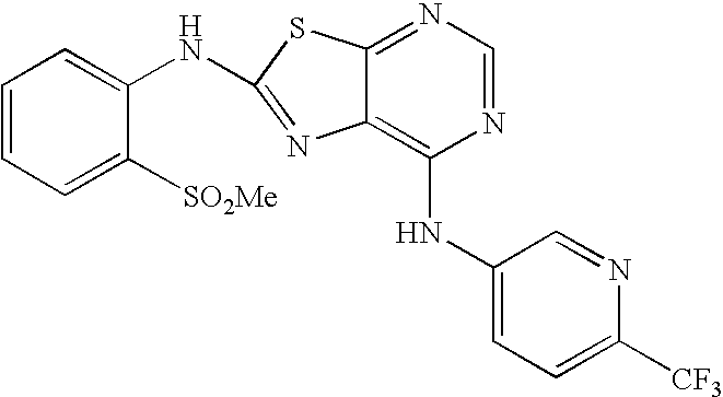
C1=CC=C([SO2Me])C(NC2=NC3=C(NC4=CC=C([CF3])N=C4)N=CN=C3S2)=C1
